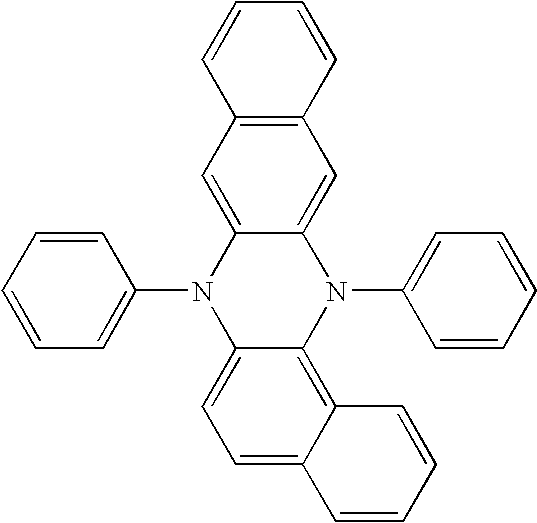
C1(N2C3=CC=C4C(=C3N(C3=CC=CC=C3)C3=CC5=C(C=C23)C=CC=C5)C=CC=C4)=CC=CC=C1
